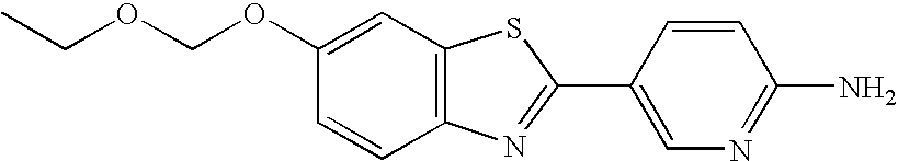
C1(OCOCC)=CC2=C(C=C1)N=C(C1=CN=C(N)C=C1)S2
